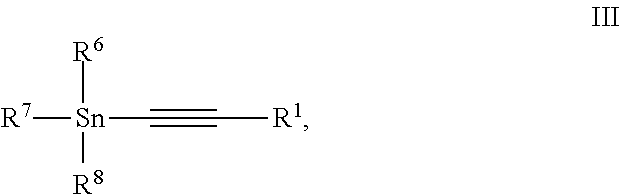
[R6][Sn]([R8])([R7])C#C[R1]
